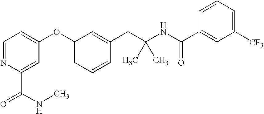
C1=NC(C(NC)=O)=CC(OC2=CC=CC(CC(NC(C3=CC([CF3])=CC=C3)=O)(C)C)=C2)=C1
